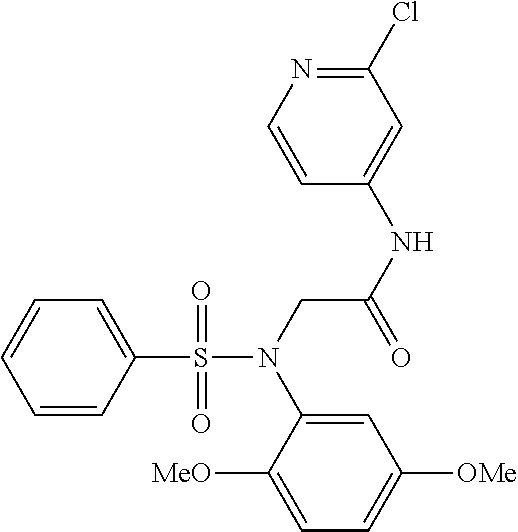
C1=C(S(=O)(=O)N(CC(NC2=CC(Cl)=NC=C2)=O)C2=CC([OMe])=CC=C2[MeO])C=CC=C1
